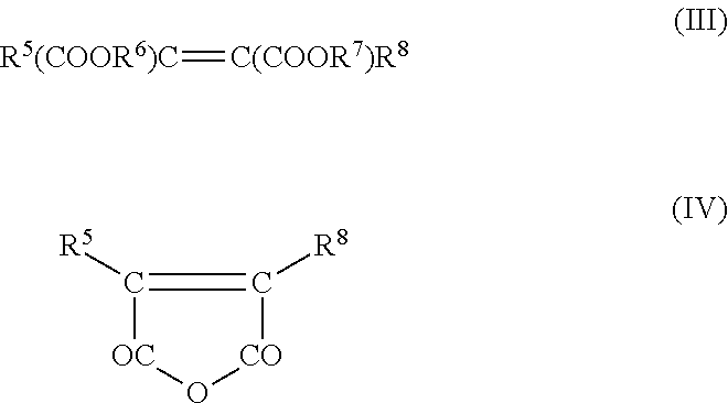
[R5(COOR6)C]=[C(COOR7)R8].C1([R5])=C([R8])[CO]O[OC]1
